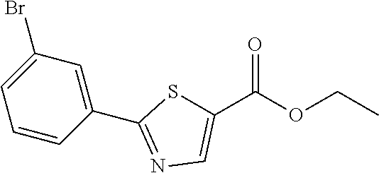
C1=CC(C2=NC=C(C(OCC)=O)S2)=CC(Br)=C1
